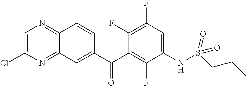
C1=C(Cl)N=C2C(=N1)C=CC(C(C1=C(F)C(NS(=O)(=O)CCC)=CC(F)=C1F)=O)=C2
